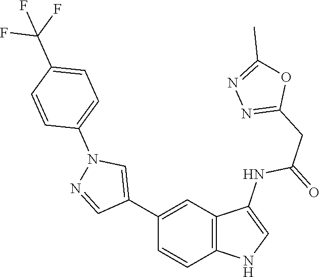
C1(C2=CN(C3=CC=C(C(F)(F)F)C=C3)N=C2)=CC2=C(C=C1)NC=C2NC(=O)CC1=NN=C(C)O1
